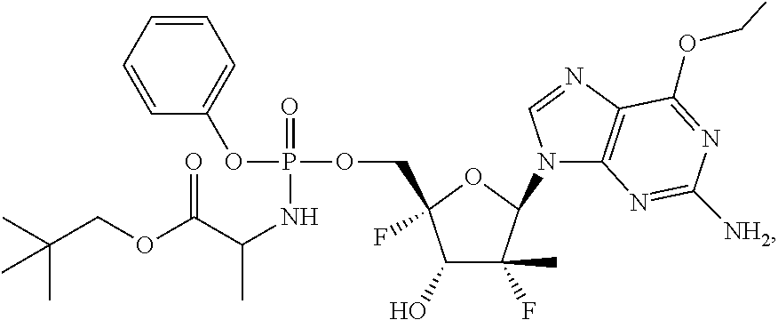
N1(C2OC(COP(OC3=CC=CC=C3)(=O)NC(C)C(OCC(C)(C)C)=O)(F)C(O)C2(F)C)C2=C(N=C1)C(OCC)=NC([NH2])=N2
